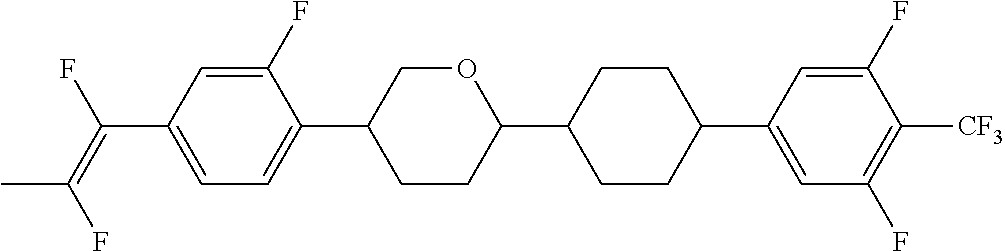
C(C1=CC=C(C2CCC(C3CCC(C4=CC(F)=C([CF3])C(F)=C4)CC3)OC2)C(F)=C1)(=C(F)C)F
